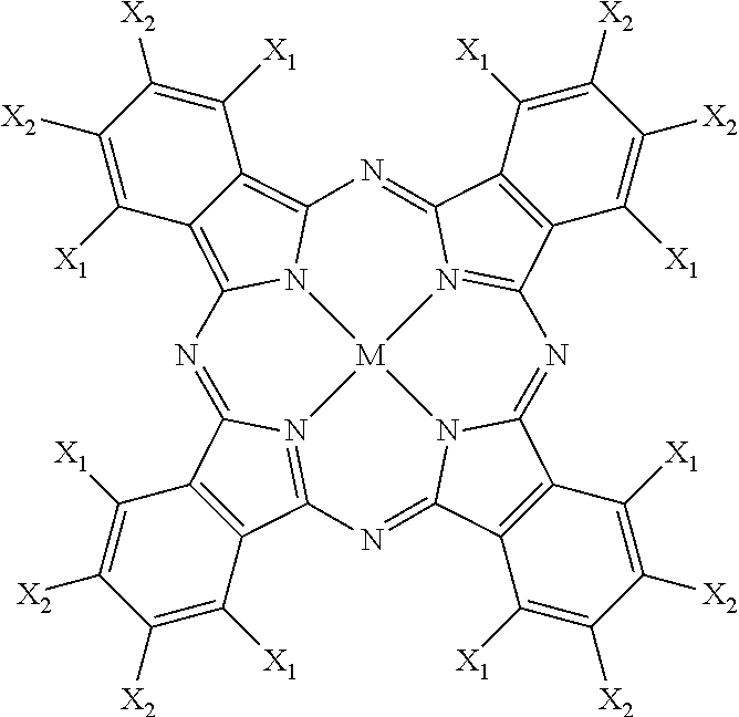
C1([X2])=C([X1])C2=C(C([X1])=C1[X2])C1=NC3=C4C(=C5N3[M]36N1=C2N=C1C2=C(C([X1])=C([X2])C([X2])=C2[X1])C(=NC2=N3C(=N5)C3=C2C([X1])=C([X2])C([X2])=C3[X1])N16)C([X1])=C([X2])C([X2])=C4[X1]
